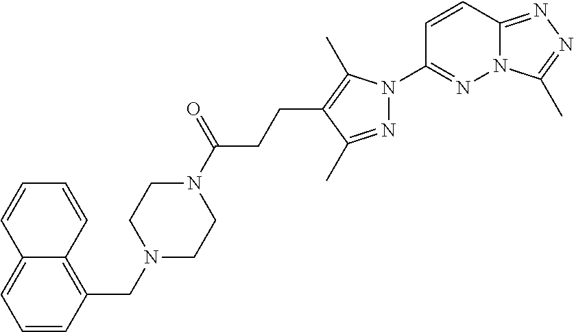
N12C(=NN=C1C)C=CC(N1N=C(C)C(CCC(N3CCN(CC4=C5C(=CC=C4)C=CC=C5)CC3)=O)=C1C)=N2
